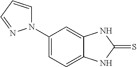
C1(N2C=CC=N2)=CC=C2C(=C1)NC(=S)N2
